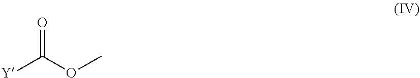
[Y]C(OC)=O
